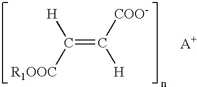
[H]C([R1OOC])=C([COO-])[H].[A+]
